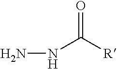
O=C([R])NN
